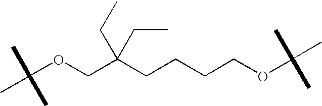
C(OCC(CC)(CC)CCCCOC(C)(C)C)(C)(C)C
